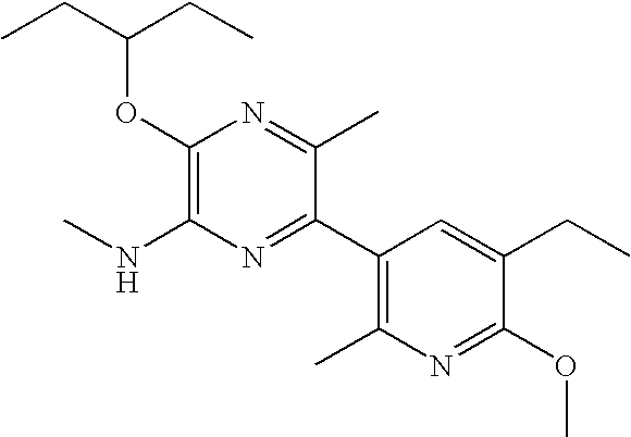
CCC(CC)OC1=C(NC)N=C(C2=C(C)N=C(OC)C(CC)=C2)C(C)=N1
